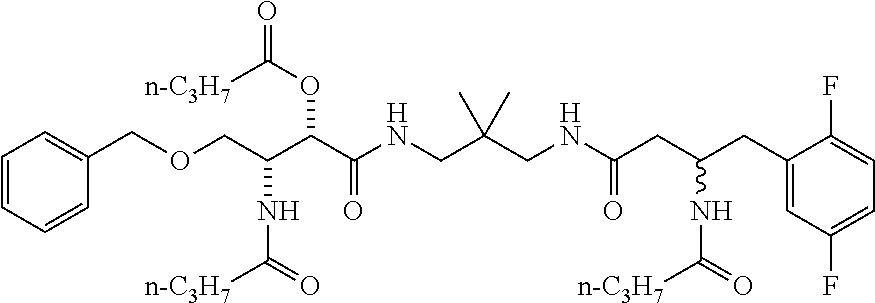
C(C(C(C(NCC(CNC(CC(CC1=CC(F)=CC=C1F)NC([n-C3H7])=O)=O)(C)C)=O)OC(=O)[n-C3H7])NC([n-C3H7])=O)OCC1=CC=CC=C1
